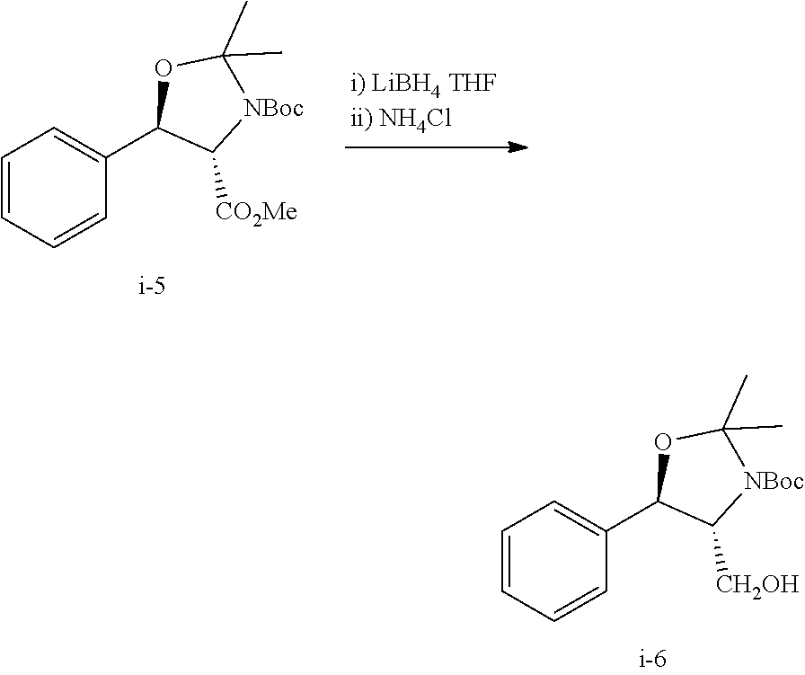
[i) LiBH4 THFii) NH4Cl].C1=CC=CC(C2C([CO2Me])[NBoc]C(C)(C)O2)=C1.C1=CC=CC(C2C([CH2OH])[NBoc]C(C)(C)O2)=C1
